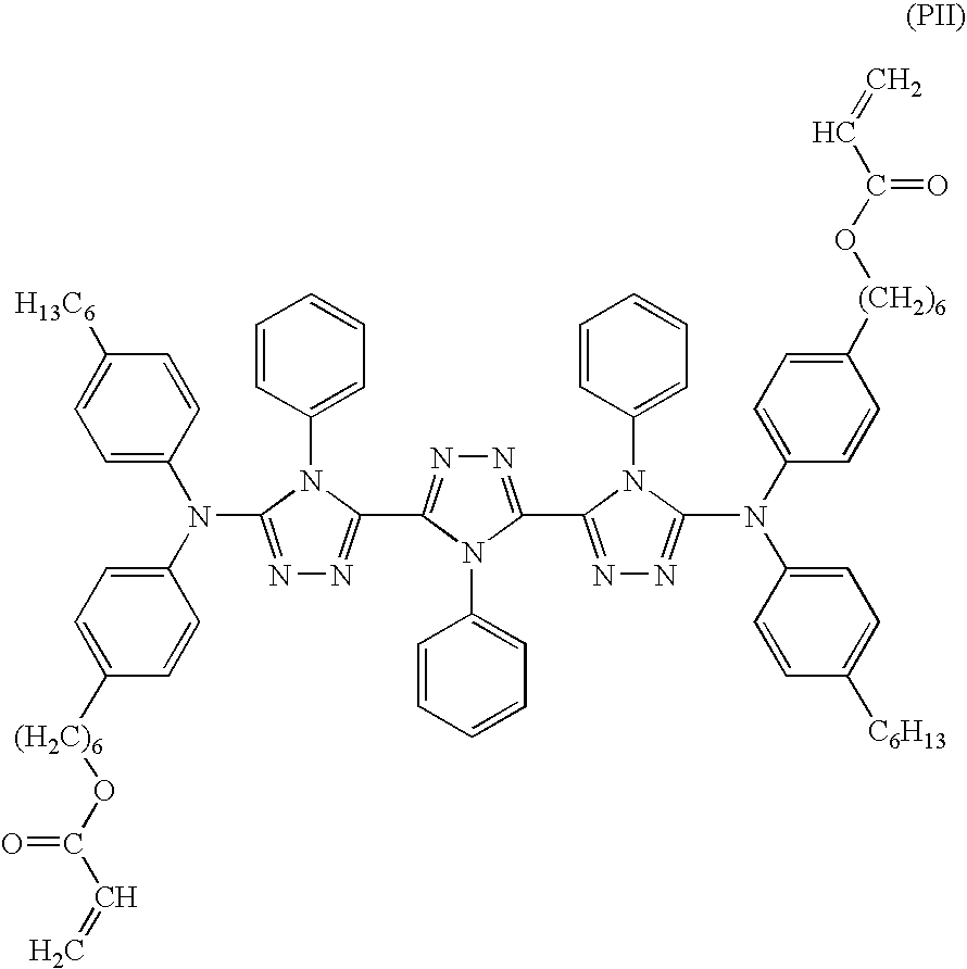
C1=C(N(C2=CC=C([(H2C)6]OC(C=C)=O)C=C2)C2=NN=C(C3=NN=C(C4=NN=C(N(C5=CC=C([(CH2)6]OC(C=C)=O)C=C5)C5=CC=C([C6H13])C=C5)N4C4=CC=CC=C4)N3C3=CC=CC=C3)N2C2=CC=CC=C2)C=CC([H13C6])=C1
